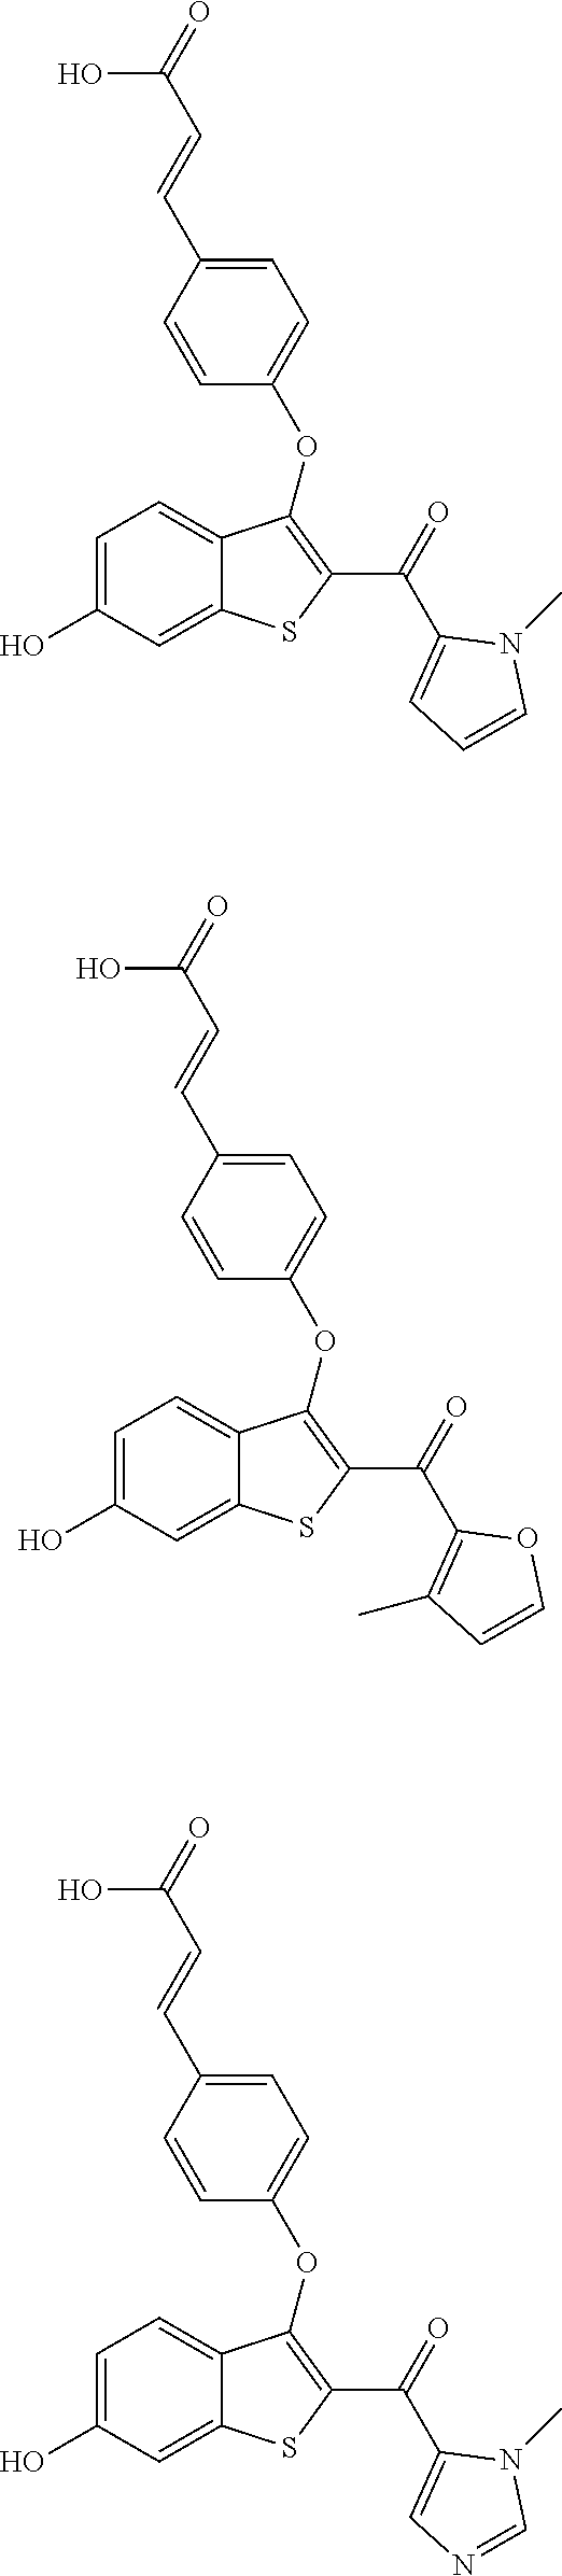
C1=C(O)C=C2C(=C1)C(OC1=CC=C(C=CC(=O)O)C=C1)=C(C(C1=CC=CN1C)=O)S2.C1=C(O)C=C2C(=C1)C(OC1=CC=C(C=CC(=O)O)C=C1)=C(C(C1=C(C)C=CO1)=O)S2.C1=C(O)C=C2C(=C1)C(OC1=CC=C(C=CC(=O)O)C=C1)=C(C(C1=CN=CN1C)=O)S2
